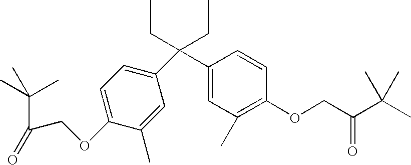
C1=C(C(C2=CC=C(OCC(C(C)(C)C)=O)C(C)=C2)(CC)CC)C=CC(OCC(C(C)(C)C)=O)=C1C
